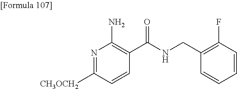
N1=C([CH3OCH2])C=CC(C(NCC2=C(F)C=CC=C2)=O)=C1N
